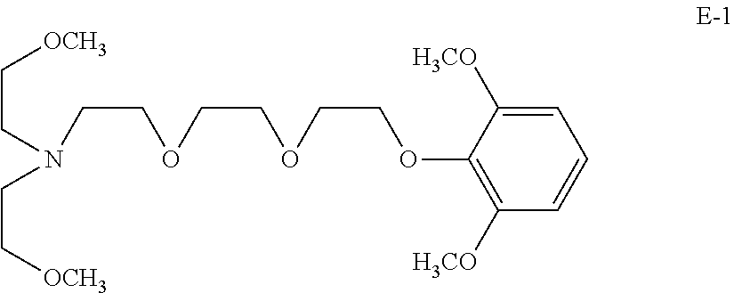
C(CN(CC[OCH3])CC[OCH3])OCCOCCOC1=C([H3CO])C=CC=C1[H3CO]
